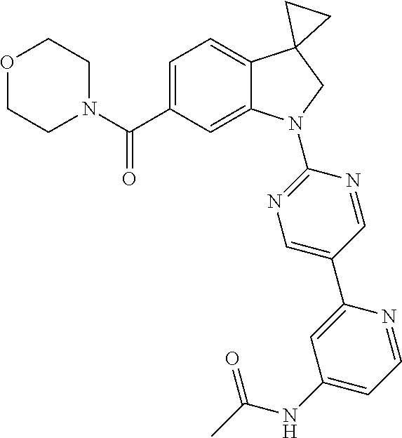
N1(C(C2=CC=C3C(=C2)N(C2=NC=C(C4=CC(NC(=O)C)=CC=N4)C=N2)CC32CC2)=O)CCOCC1
